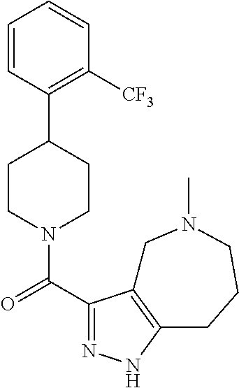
C1=CC(C2CCN(C(C3=NNC4=C3CN(C)CCC4)=O)CC2)=C([CF3])C=C1
